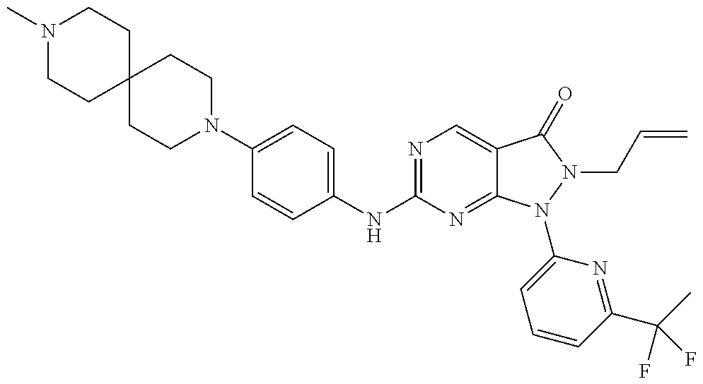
N1(C)CCC2(CC1)CCN(C1=CC=C(NC3=NC=C4C(=N3)N(C3=CC=CC(C(C)(F)F)=N3)N(CC=C)C4=O)C=C1)CC2
